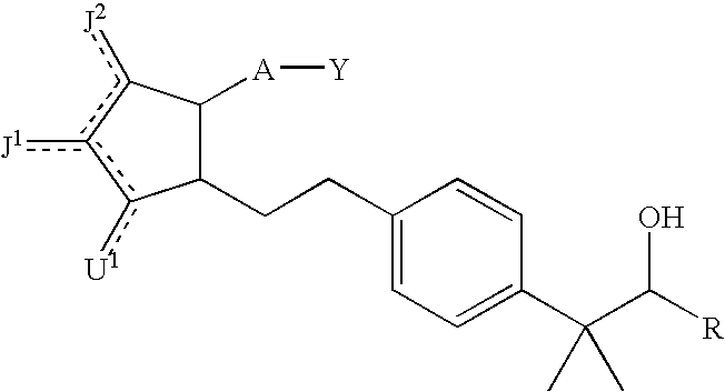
C1(CCC2C([A][Y])c([J2])c([J1])c2[U1])=CC=C(C(C([R])O)(C)C)C=C1
